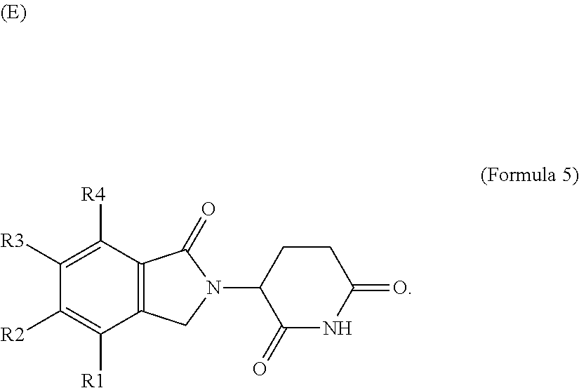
C1([R3])=C([R4])C2=C(CN(C3C(=O)NC(=O)CC3)C2=O)C([R1])=C1[R2]
